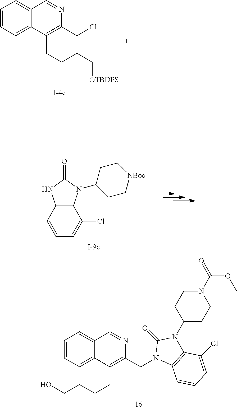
C1=CC=C2C(=C1)C=NC(CN1C3=C(N(C4CCN(C(=O)OC)CC4)C1=O)C(Cl)=CC=C3)=C2CCCCO.C1=CC=C2C(=C1)C=NC(CCl)=C2CCCC[OTBDPS].C12=C(C=CC=C1Cl)NC(=O)N2C1CC[NBoc]CC1
